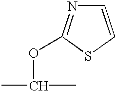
C1=CSC(OC(C)C)=N1
